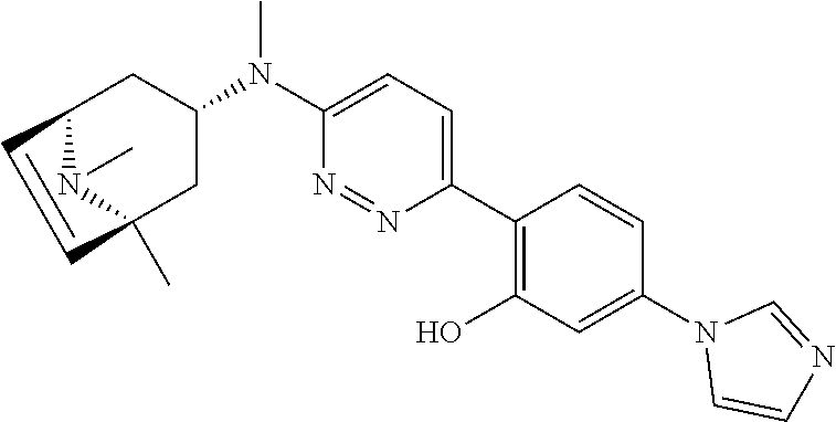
C1(N(C2=CC=C(C3=C(O)C=C(N4C=CN=C4)C=C3)N=N2)C)CC2C=CC(C)(C1)N2C
